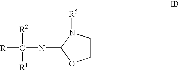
[R]C(N=C1N([R5])CCO1)([R2])[R1]
